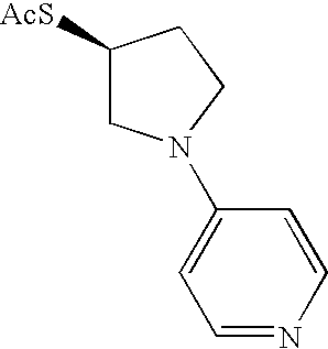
C1([AcS])CN(C2=CC=NC=C2)CC1
